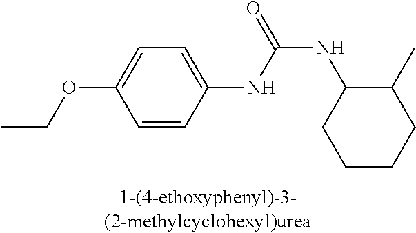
C1=CC(NC(NC2CCCCC2C)=O)=CC=C1OCC
